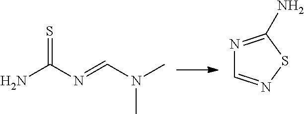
C1=NSC(N)=N1.NC(N=CN(C)C)=S
